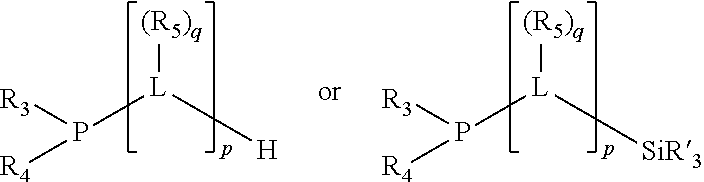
[(R5)q][L]([H])P([R3])[R4].[(R5)q][L]([SiR3])P([R3])[R4]
